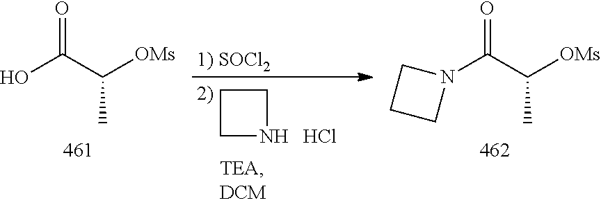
OC(C([OMs])C)=O.N1(C(C([OMs])C)=O)CCC1.C1CNC1.Cl
